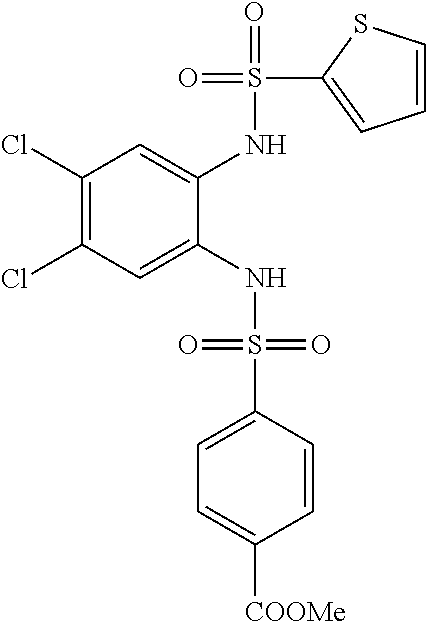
C1(Cl)=C(Cl)C=C(NS(=O)(=O)C2=CC=C([COOMe])C=C2)C(NS(=O)(C2=CC=CS2)=O)=C1
